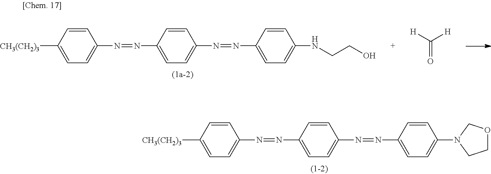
C1=C([CH3(CH2)3])C=CC(N=NC2=CC=C(N=NC3=CC=C(N4CCOC4)C=C3)C=C2)=C1.C1=C([CH3(CH2)3])C=CC(N=NC2=CC=C(N=NC3=CC=C(NCCO)C=C3)C=C2)=C1.C(=O)([H])[H]
